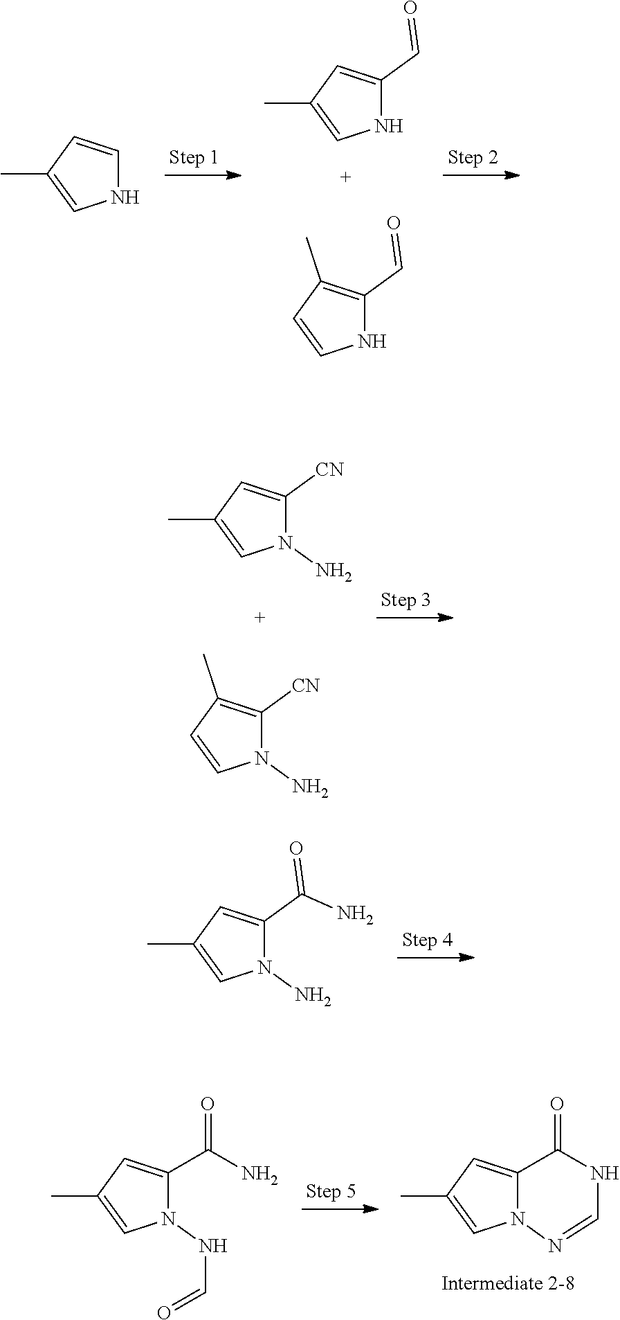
N1(NC=O)C(C(=O)N)=CC(C)=C1.N12C(=CC(C)=C1)C(=O)NC=N2.N1C=CC(C)=C1.N1C(C=O)=CC(C)=C1.N1C(C=O)=C(C)C=C1.N1(N)C([CN])=CC(C)=C1.N1(N)C([CN])=C(C)C=C1.N1(N)C(C(=O)N)=CC(C)=C1
